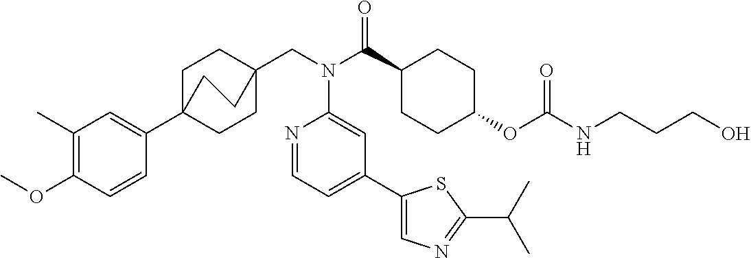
C1(C)=C(OC)C=CC(C23CCC(CN(C(C4CCC(OC(NCCCO)=O)CC4)=O)C4=CC(C5=CN=C(C(C)C)S5)=CC=N4)(CC2)CC3)=C1
